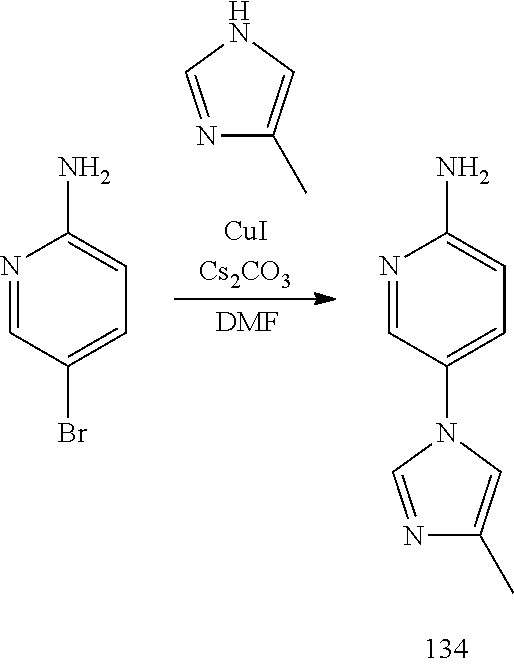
N1=CC(Br)=CC=C1N.N1=CNC=C1C.[DMF].N1=CC(N2C=NC(C)=C2)=CC=C1N
